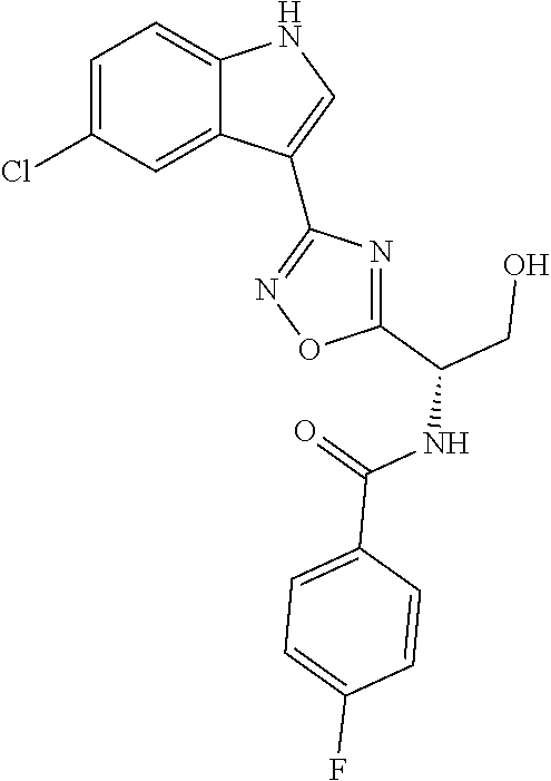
C1=C(Cl)C=C2C(=C1)NC=C2C1=NOC(C(CO)NC(=O)C2=CC=C(F)C=C2)=N1
